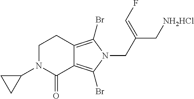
C1N(C2CC2)C(=O)C2=C(Br)N(CC(C[NH2HCl])=CF)C(Br)=C2C1
